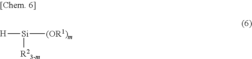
[H][Si]([(OR1)m])[R23-m]
